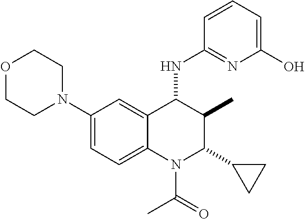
C1(N2CCOCC2)=CC=C2C(=C1)C(NC1=NC(O)=CC=C1)C(C)C(C1CC1)N2C(C)=O
